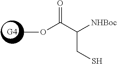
O(C)C(C(CS)[NHBoc])=O
